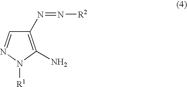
C1(N=N[R2])=C(N)N([R1])N=C1
